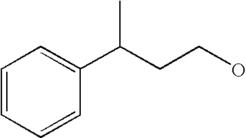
C1=CC=CC(C(CCO)C)=C1
